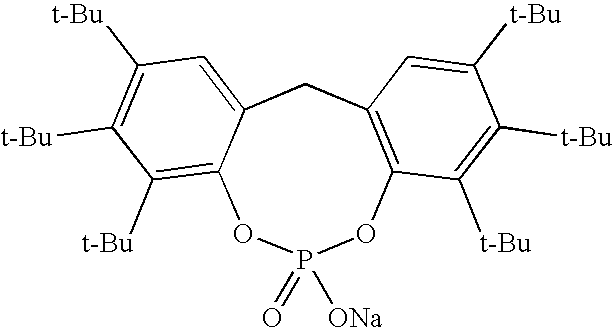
P1(=O)([ONa])OC2=C(CC3=CC([t-Bu])=C([t-Bu])C([t-Bu])=C3O1)C=C([t-Bu])C([t-Bu])=C2[t-Bu]
